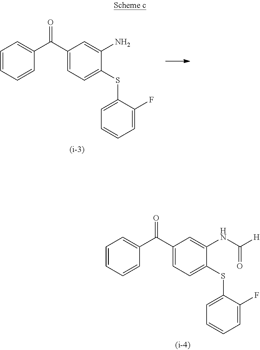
C1=CC=CC(C(C2=CC=C(SC3=CC=CC=C3F)C(N)=C2)=O)=C1.C1=CC=CC(C(C2=CC=C(SC3=CC=CC=C3F)C(NC([H])=O)=C2)=O)=C1
